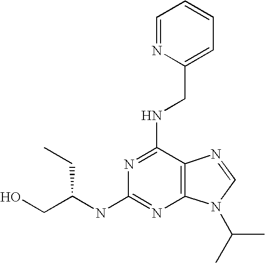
C12=C(N(C(C)C)C=N1)N=C(NC(CO)CC)N=C2NCC1=CC=CC=N1
